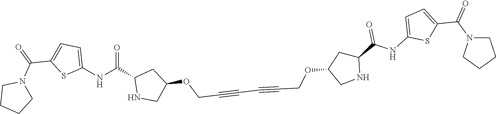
C1N(C(=O)C2=CC=C(NC(C3CC(OCC#CC#CCOC4CC(C(NC5=CC=C(C(=O)N6CCCC6)S5)=O)NC4)CN3)=O)S2)CCC1
